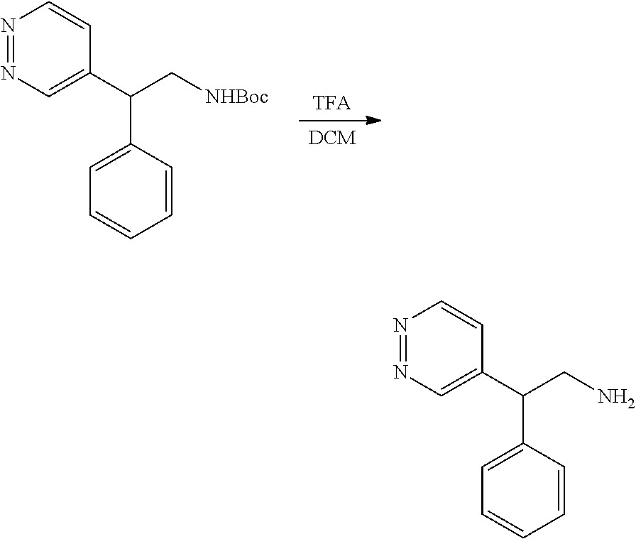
[DCM].[TFA].N1=NC=C(C(C2=CC=CC=C2)C[NHBoc])C=C1.N1=NC=C(C(C2=CC=CC=C2)CN)C=C1
